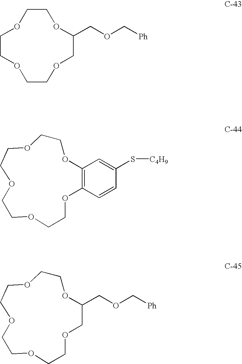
O1CCOCCOCCOCC1COC[Ph].O1CCOC2=C(OCCOCCOCC1)C=C(S[C4H9])C=C2.O1CCOCC(COC[Ph])OCCOCCOCC1
